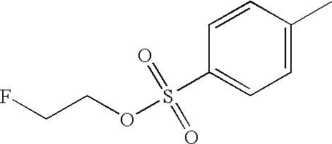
C1=CC(C)=CC=C1S(OCCF)(=O)=O
